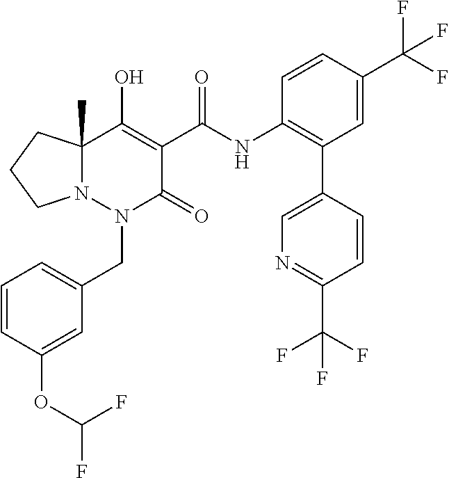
C1=CC(OC(F)F)=CC(CN2C(=O)C(C(=O)NC3=C(C4=CN=C(C(F)(F)F)C=C4)C=C(C(F)(F)F)C=C3)=C(O)C3(C)N2CCC3)=C1
